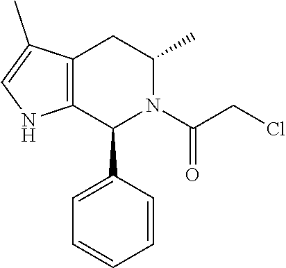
C12=C(CC(C)N(C(CCl)=O)C1C1=CC=CC=C1)C(C)=CN2
